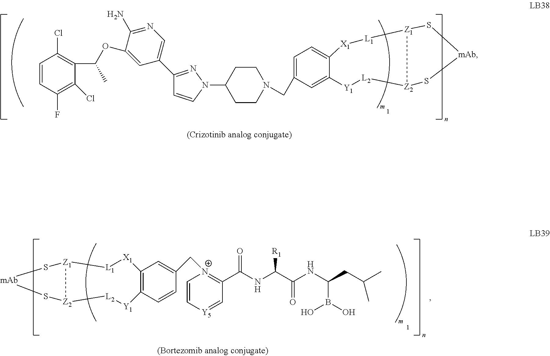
[L1]1[Z1]2[Z2]([L2][Y1]C3=CC(CN4CCC(N5N=C(C6=CN=C(N)C(OC(C7=C(Cl)C=CC(F)=C7Cl)C)=C6)C=C5)CC4)=CC=C3[X1]1)S[mAb]S2.C(C1=CC2=C(C=C1)[Y1][L2][Z2]1[Z1]([L1][X1]2)S[mAb]S1)[N+]1=C(C(NC(C(NC(CC(C)C)B(O)O)=O)[R1])=O)C=[Y5]C=C1
